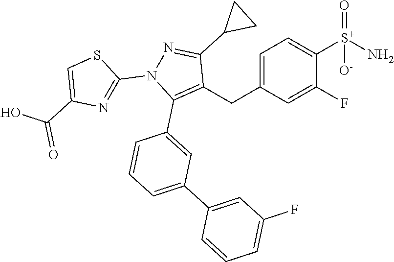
C1=C(F)C([S+](=O)([O-])N)=CC=C1CC1=C(C2=CC(C3=CC(F)=CC=C3)=CC=C2)N(C2=NC(C(=O)O)=CS2)N=C1C1CC1
